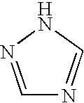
C1=NC=NN1
